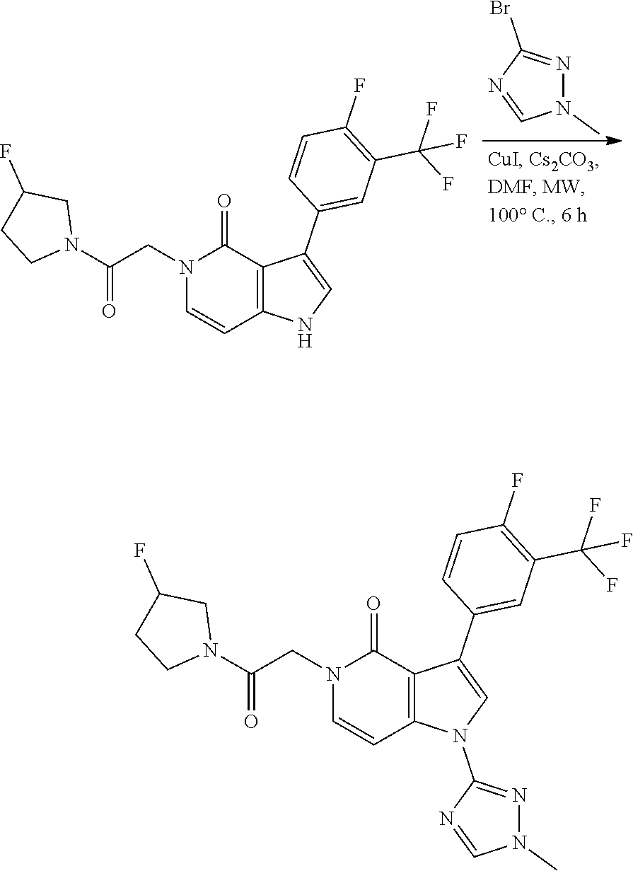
N1(C)N=C(Br)N=C1.C(CN1C=CC2=C(C1=O)C(C1=CC(C(F)(F)F)=C(F)C=C1)=CN2)(N1CC(F)CC1)=O.C(CN1C=CC2=C(C1=O)C(C1=CC(C(F)(F)F)=C(F)C=C1)=CN2C1=NN(C)C=N1)(N1CC(F)CC1)=O
